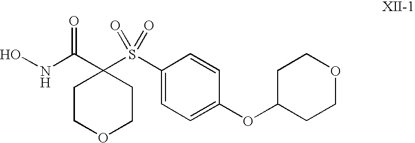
ONC(C1(S(C2=CC=C(OC3CCOCC3)C=C2)(=O)=O)CCOCC1)=O
